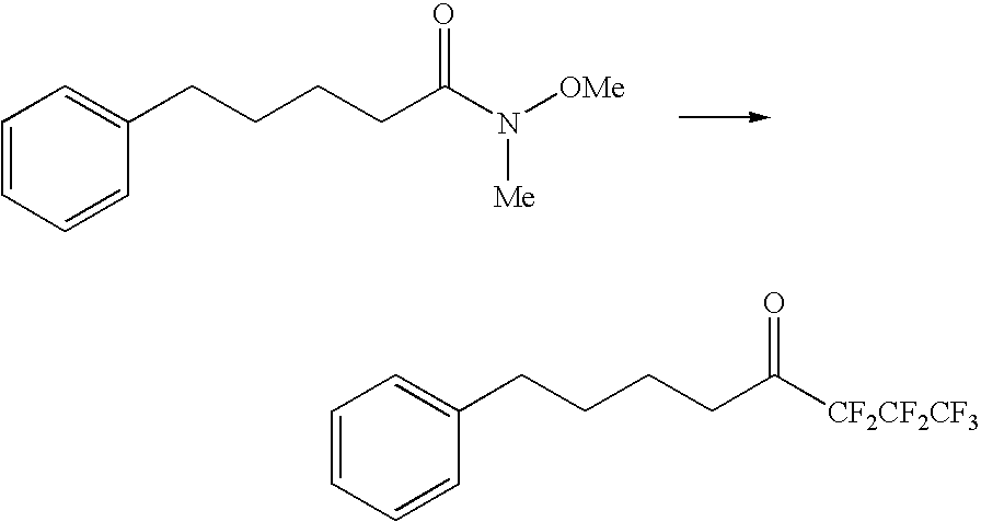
C1=CC=CC(CCCCC(N([OMe])[Me])=O)=C1.C1=CC=CC(CCCCC([CF2CF2CF3])=O)=C1
